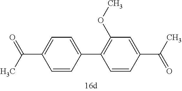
C1=CC(C2=C(OC)C=C(C(C)=O)C=C2)=CC=C1C(C)=O
